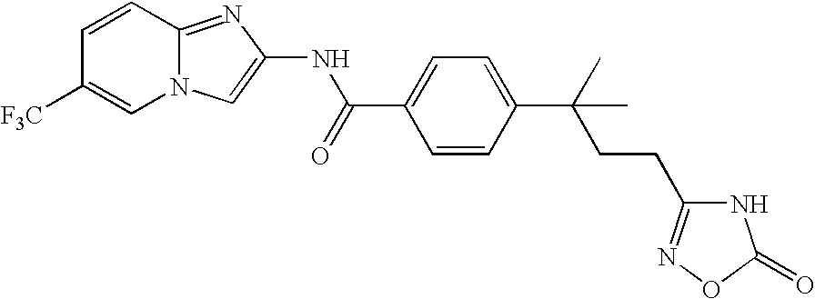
C1=CC2=NC(NC(C3=CC=C(C(C)(C)CCC4=NOC(=O)N4)C=C3)=O)=CN2C=C1[F3C]
